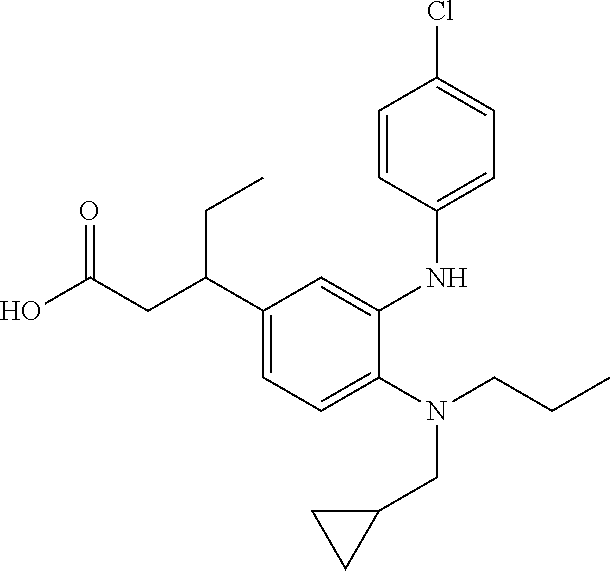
N(CC1CC1)(CCC)C1=CC=C(C(CC(O)=O)CC)C=C1NC1=CC=C(Cl)C=C1
